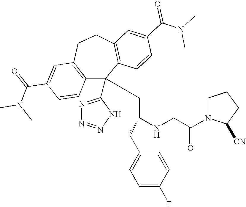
C1(C(=O)N(C)C)=CC2=C(C=C1)C(C1=NN=NN1)(CC(NCC(N1C([CN])CCC1)=O)CC1=CC=C(F)C=C1)C1=C(CC2)C=C(C(N(C)C)=O)C=C1
